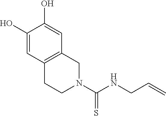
C=CCNC(N1CC2=C(CC1)C=C(O)C(O)=C2)=S
